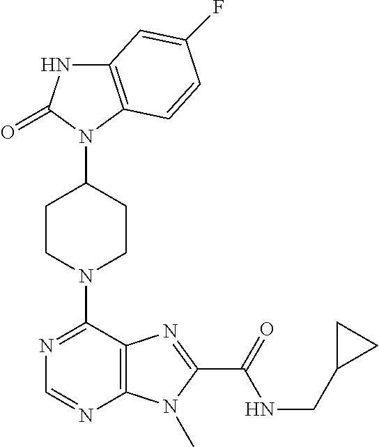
C12=C(C=CC(F)=C1)N(C1CCN(C3=NC=NC4=C3N=C(C(=O)NCC3CC3)N4C)CC1)C(=O)N2
